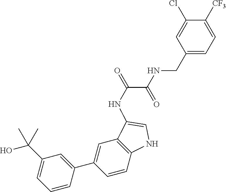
C1=C(C2=CC(C(O)(C)C)=CC=C2)C=CC2=C1C(NC(C(=O)NCC1=CC=C([CF3])C(Cl)=C1)=O)=CN2
